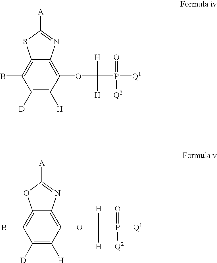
BC1=C2C(=C(OC([H])([H])P(=O)([Q2])[Q1])C([H])=C1[D])N=C([A])S2.BC1=C2C(=C(OC([H])([H])P(=O)([Q2])[Q1])C([H])=C1[D])N=C([A])O2
